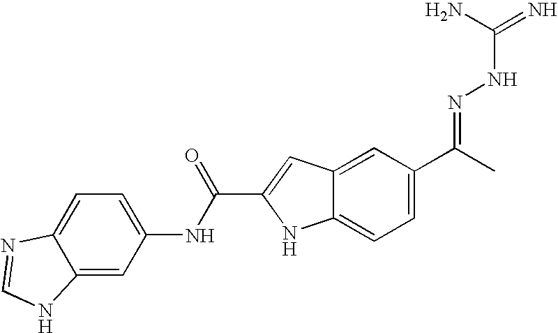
C12=CC=C(NC(C3=CC4=CC(C(C)=NNC(N)=N)=CC=C4N3)=O)C=C1NC=N2
